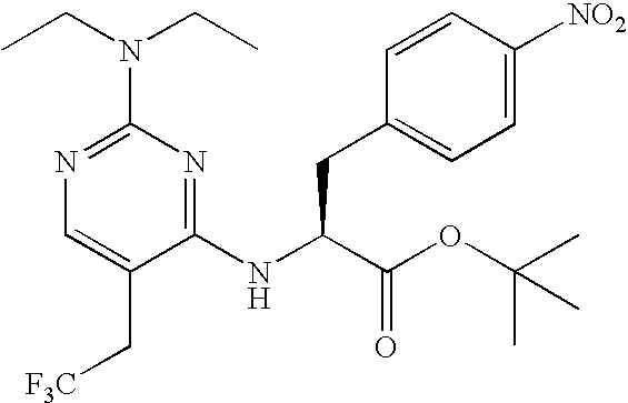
N1=C(N(CC)CC)N=C(NC(CC2=CC=C([NO2])C=C2)C(OC(C)(C)C)=O)C(C[F3C])=C1
